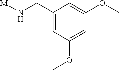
C1(CN[M])=CC(OC)=CC(OC)=C1
